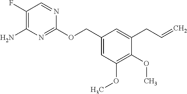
C1(OC)=C(OC)C=C(COC2=NC(N)=C(F)C=N2)C=C1CC=C
